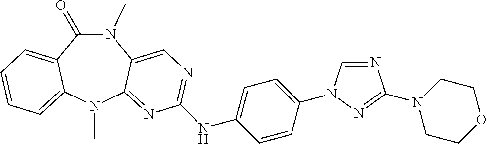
N1(C)C(=O)C2=CC=CC=C2N(C)C2=NC(NC3=CC=C(N4C=NC(N5CCOCC5)=N4)C=C3)=NC=C12
